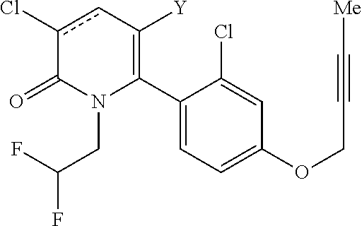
C1(C2=C([Y])cc(Cl)C(=O)N2CC(F)F)=CC=C(OCC#C[Me])C=C1Cl
